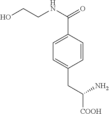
C1=C(C(NCCO)=O)C=CC(CC([COOH])N)=C1
